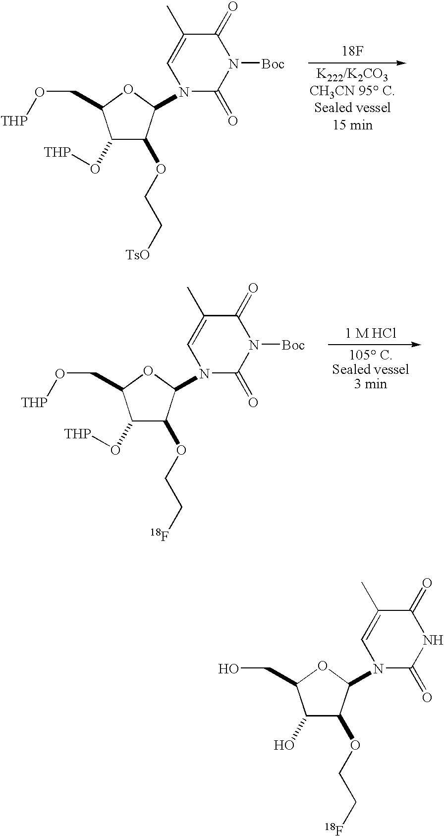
C1(O[THP])C(OCC[TsO])C(N2C(=O)N([Boc])C(=O)C(C)=C2)OC1CO[THP].[18F].[1 M HCl].C1(O[THP])C(OCC[18F])C(N2C(=O)N([Boc])C(=O)C(C)=C2)OC1CO[THP].C1(O)C(OCC[18F])C(N2C(=O)NC(=O)C(C)=C2)OC1CO
